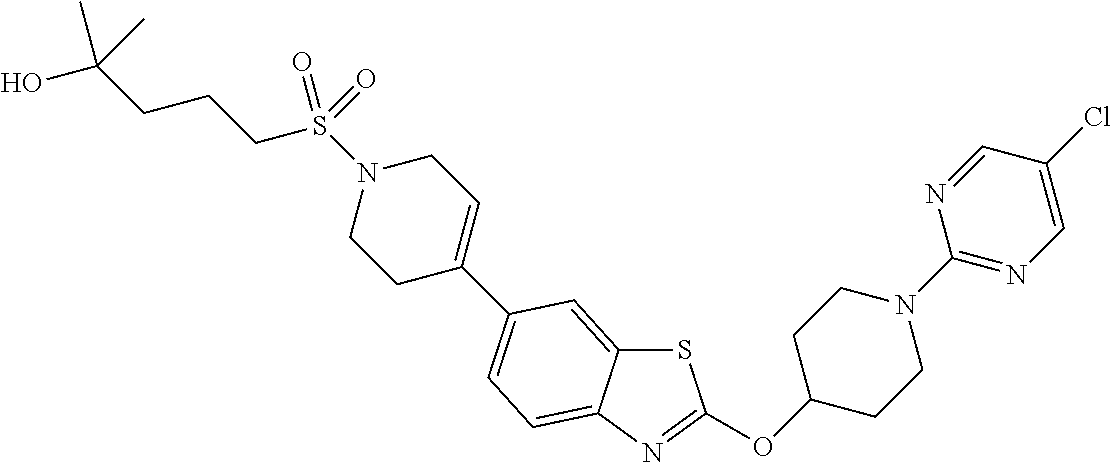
S1C2=CC(C3=CCN(S(=O)(CCCC(O)(C)C)=O)CC3)=CC=C2N=C1OC1CCN(C2=NC=C(Cl)C=N2)CC1
